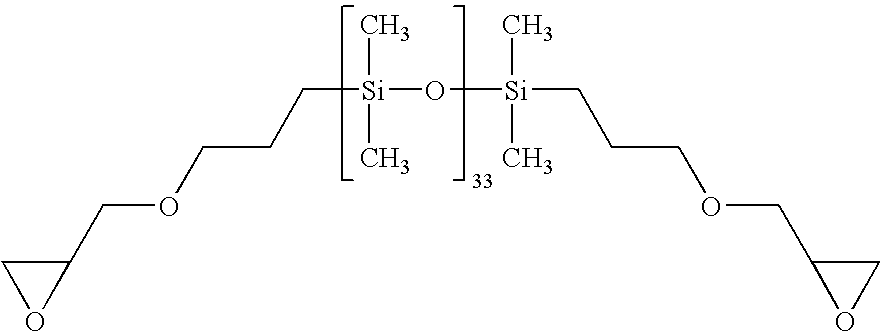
C([Si](C)(C)O[Si](CCCOCC1CO1)(C)C)CCOCC1CO1
